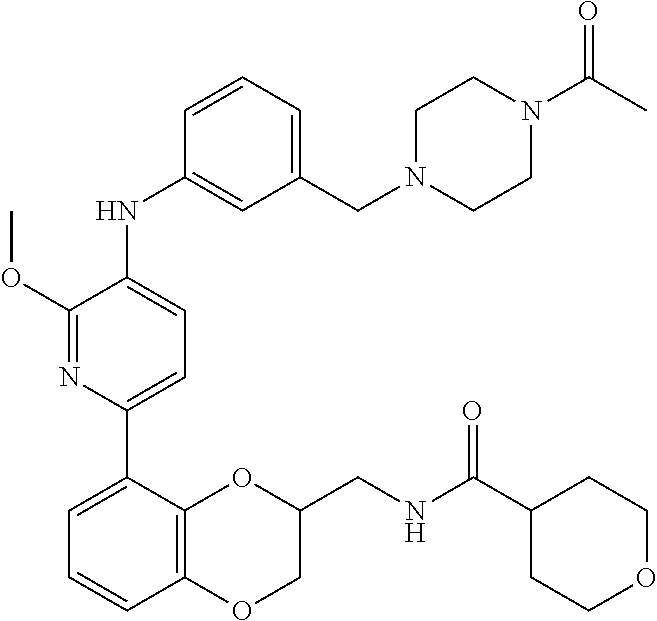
C1CN(CC2=CC=CC(NC3=CC=C(C4=CC=CC5=C4OC(CNC(C4CCOCC4)=O)CO5)N=C3OC)=C2)CCN1C(=O)C
